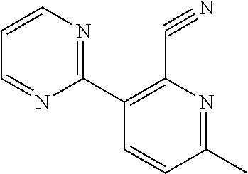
C1(C2=NC=CC=N2)=C(C#N)N=C(C)C=C1
